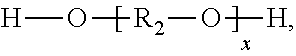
[H]O[R2]O[H]
